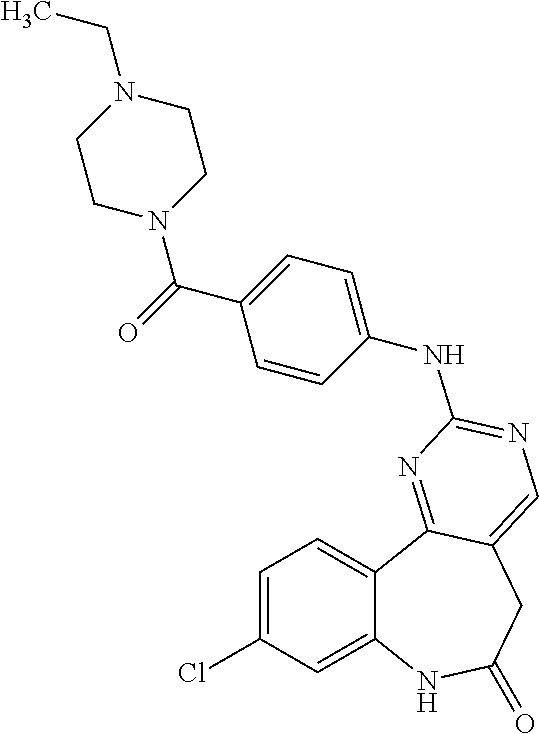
C1=C(Cl)C=C2C(=C1)C1=NC(NC3=CC=C(C(=O)N4CCN(CC)CC4)C=C3)=NC=C1CC(=O)N2
